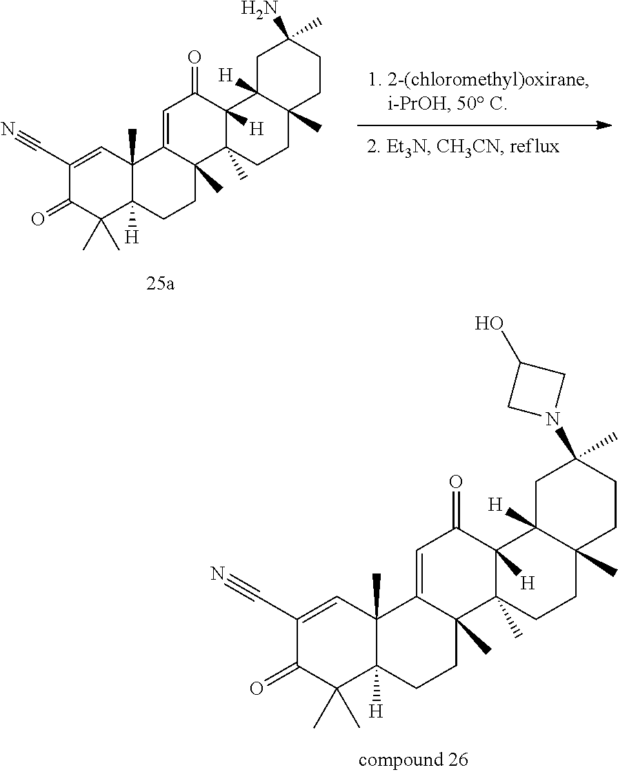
C1(=O)C(C)(C)C2([H])C(C)(C=C1C#N)C1=CC(=O)C3([H])C(C)(C1(C)CC2)CCC1(C)C3([H])CC(N)(C)CC1.C1(=O)C(C)(C)C2([H])C(C)(C=C1C#N)C1=CC(=O)C3([H])C(C)(C1(C)CC2)CCC1(C)C3([H])CC(C)(N2CC(O)C2)CC1
